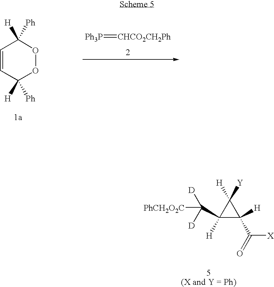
[Ph3P]=[CHCO2CH2Ph].C1=CC([H])([Ph])OOC1([H])[Ph].C1(C([D])([D])[PhCH2O2C])([H])C([H])(C(=O)[X])C1([H])[Y]
